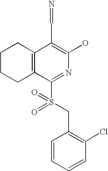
C1CCC2=C(C1)C(C=N)=C(O)N=C2S(CC1=C(Cl)C=CC=C1)(=O)=O
